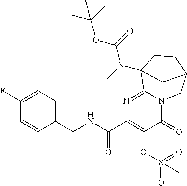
C1(CNC(C2=C(OS(=O)(=O)C)C(=O)N3C(=N2)C2(N(C(OC(C)(C)C)=O)C)CCC(C3)C2)=O)=CC=C(F)C=C1
